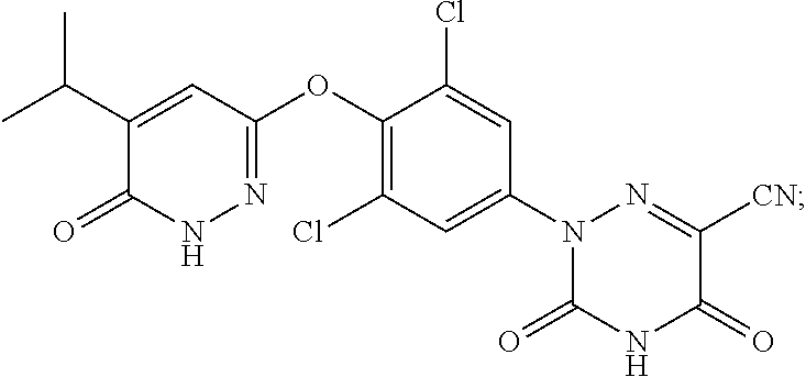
C1(=O)C(C(C)C)=CC(OC2=C(Cl)C=C(N3C(=O)NC(=O)C([CN])=N3)C=C2Cl)=NN1
